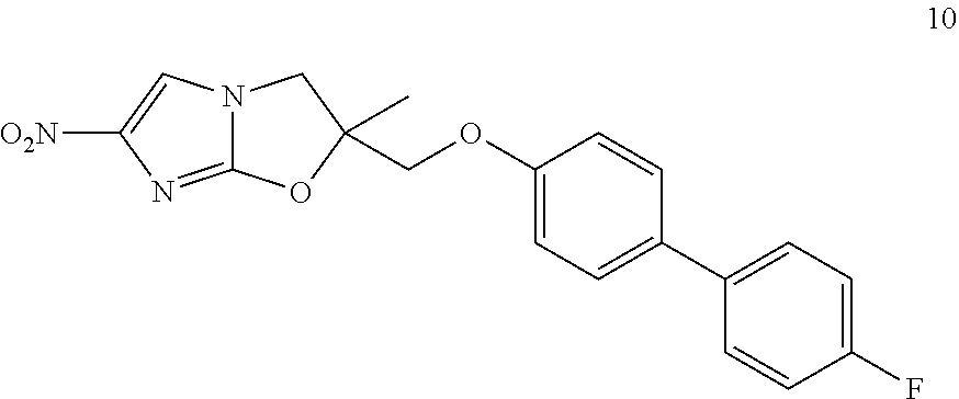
C12=NC([O2N])=CN1CC(COC1=CC=C(C3=CC=C(F)C=C3)C=C1)(C)O2
